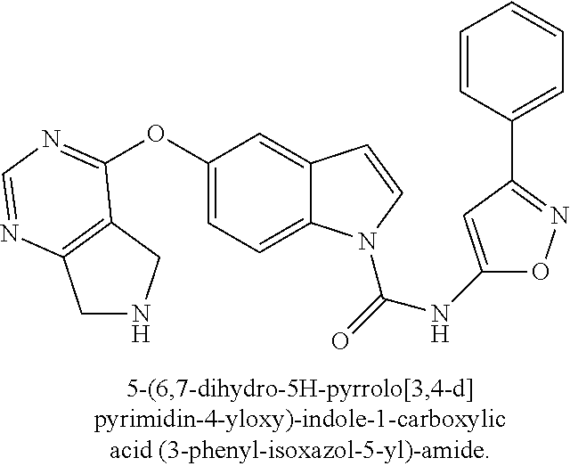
O(C1=CC=C2C(=C1)C=CN2C(=O)NC1=CC(C2=CC=CC=C2)=NO1)C1=NC=NC2=C1CNC2
